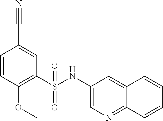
C1=CC(OC)=C(S(NC2=CN=C3C(=C2)C=CC=C3)(=O)=O)C=C1C#N
